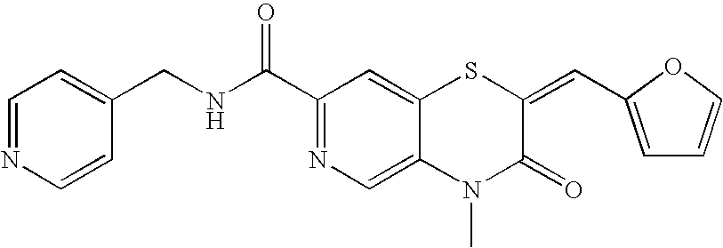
C1(C(NCC2=CC=NC=C2)=O)=NC=C2C(=C1)SC(=CC1=CC=CO1)C(=O)N2C
